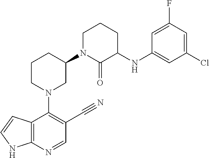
C1(C#N)=C(N2CC(N3C(=O)C(NC4=CC(Cl)=CC(F)=C4)CCC3)CCC2)C2=C(N=C1)NC=C2
